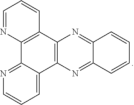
C12=NC3=C(N=C1C=CC=C2)C1=CC=CN=C1C1=C3C=CC=N1
